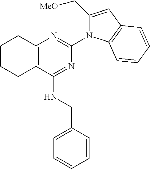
C12=C(C(NCC3=CC=CC=C3)=NC(N3C(C[MeO])=CC4=C3C=CC=C4)=N1)CCCC2
